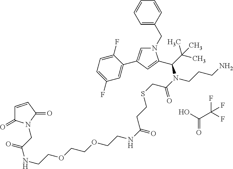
C1=CC(=O)N(CC(NCCOCCOCCNC(=O)CCSCC(N(CCCN)C(C(C)(C)C)C2=CC(C3=CC(F)=CC=C3F)=CN2CC2=CC=CC=C2)=O)=O)C1=O.OC(=O)C(F)(F)F
